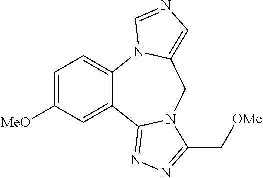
C1=C([MeO])C=C2C(=C1)N1C(=CN=C1)CN1C2=NN=C1C[OMe]
